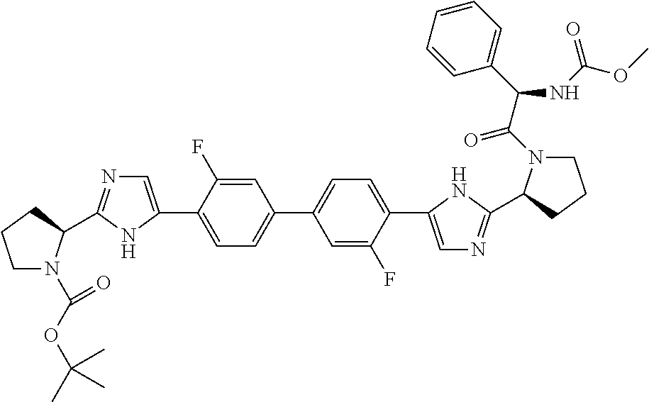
C1=C(F)C(C2=CN=C(C3N(C(=O)OC(C)(C)C)CCC3)N2)=CC=C1C1=CC=C(C2=CN=C(C3N(C(=O)C(C4=CC=CC=C4)NC(OC)=O)CCC3)N2)C(F)=C1
